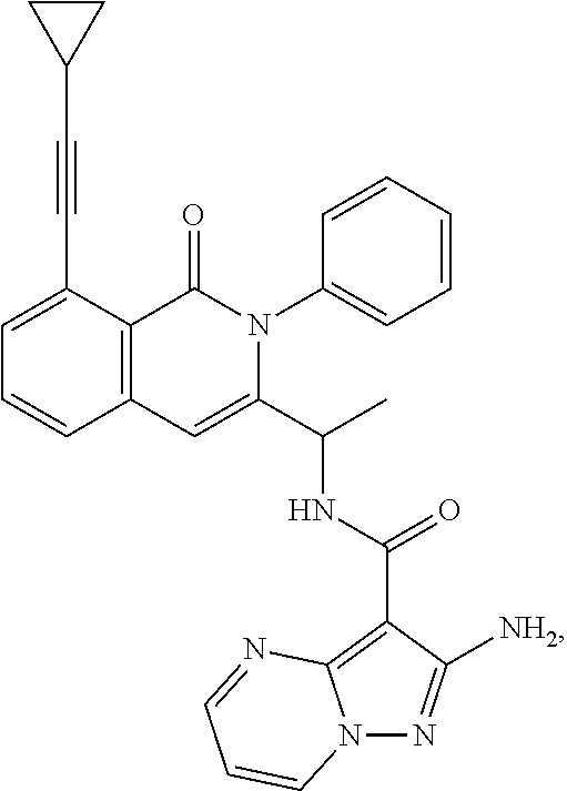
C1=C(C#CC2CC2)C2=C(C=C1)C=C(C(C)NC(C1=C3N(N=C1[NH2])C=CC=N3)=O)N(C1=CC=CC=C1)C2=O
